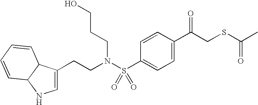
S(C1=CC=C(C(CSC(C)=O)=O)C=C1)(N(CCC1=CNC2C1C=CC=C2)CCCO)(=O)=O
